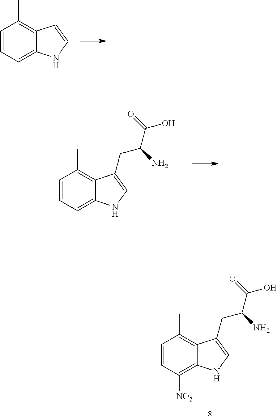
C1=CC=C2C(=C1C)C=CN2.C1=CC([NO2])=C2C(=C1C)C(CC(N)C(=O)O)=CN2.C1=CC=C2C(=C1C)C(CC(N)C(=O)O)=CN2
